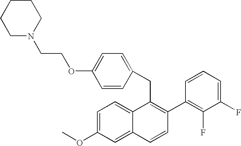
C(C1=C(C2=C(F)C(F)=CC=C2)C=CC2=CC(OC)=CC=C12)C1=CC=C(OCCN2CCCCC2)C=C1
